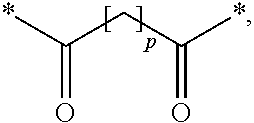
*C(CC(*)=O)=O
